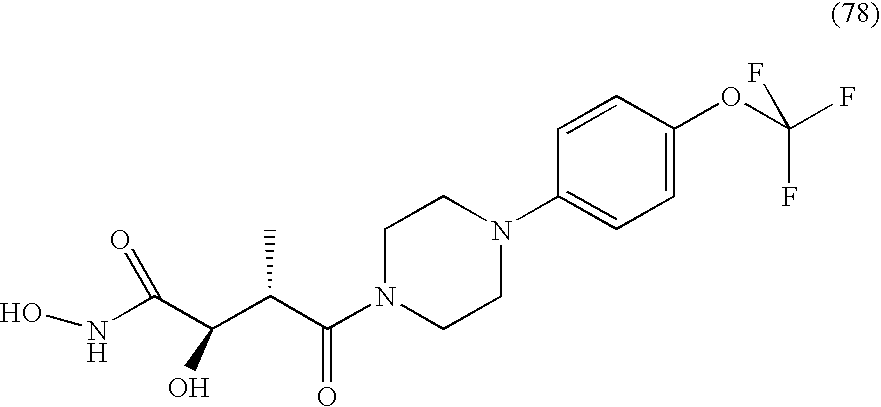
ONC(C(C(C(N1CCN(C2=CC=C(OC(F)(F)F)C=C2)CC1)=O)C)O)=O
